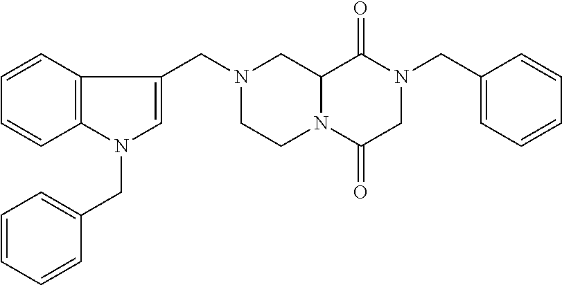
C12N(C(=O)CN(CC3=CC=CC=C3)C1=O)CCN(CC1=CN(CC3=CC=CC=C3)C3=C1C=CC=C3)C2
